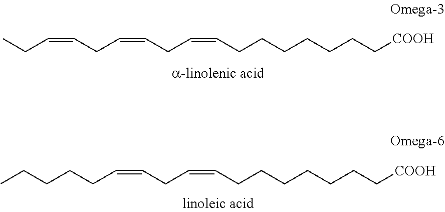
CCC=CCC=CCC=CCCCCCCC[COOH].C(=CCC=CCCCCCCC[COOH])CCCCC
